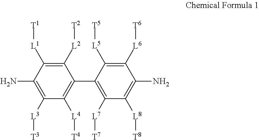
C1([L2][T2])=C([L1][T1])C(N)=C([L3][T3])C([L4][T4])=C1C1=C([L7][T7])C([L8][T8])=C(N)C([L6][T6])=C1[L5][T5]
